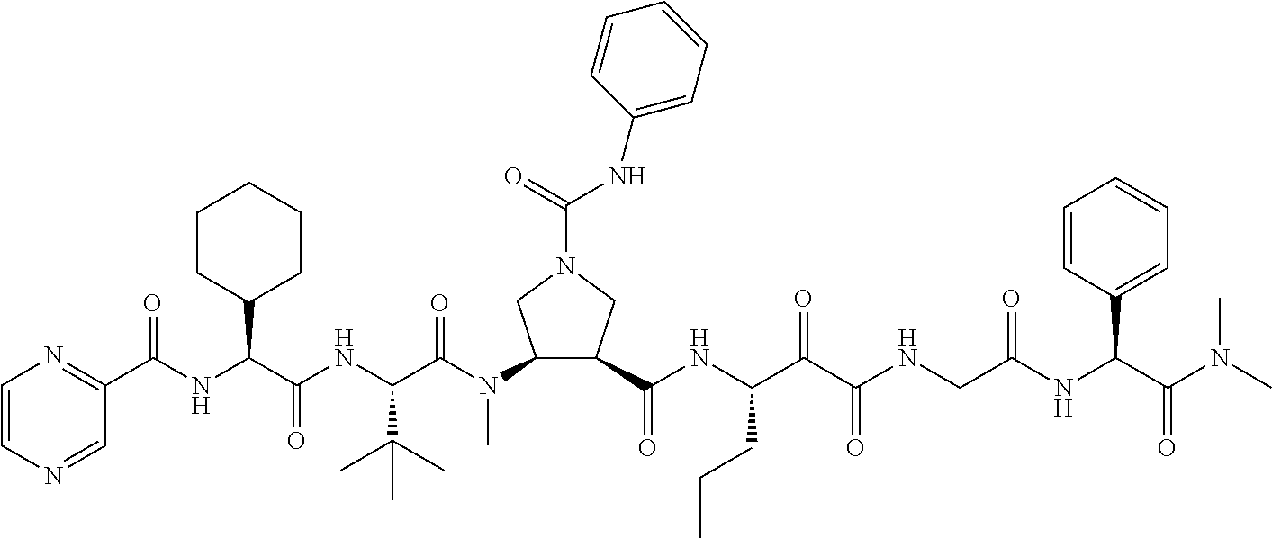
C1(C(NC(C(NC(C(=O)N(C2C(C(=O)NC(C(C(NCC(NC(C(N(C)C)=O)C3=CC=CC=C3)=O)=O)=O)CCC)CN(C(=O)NC3=CC=CC=C3)C2)C)C(C)(C)C)=O)C2CCCCC2)=O)=NC=CN=C1
